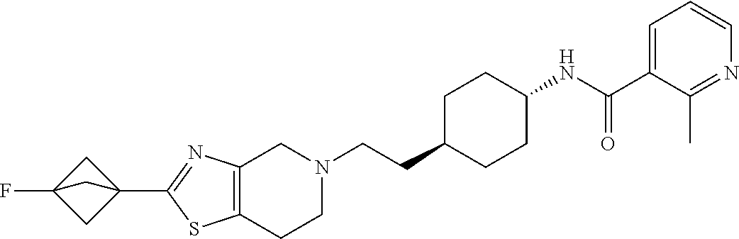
C12=C(CCN(CCC3CCC(NC(C4=CC=CN=C4C)=O)CC3)C1)SC(C13CC(F)(C1)C3)=N2
